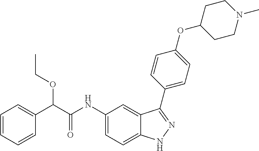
C1=CC=CC(C(C(NC2=CC=C3C(=C2)C(C2=CC=C(OC4CCN(C)CC4)C=C2)=NN3)=O)OCC)=C1
